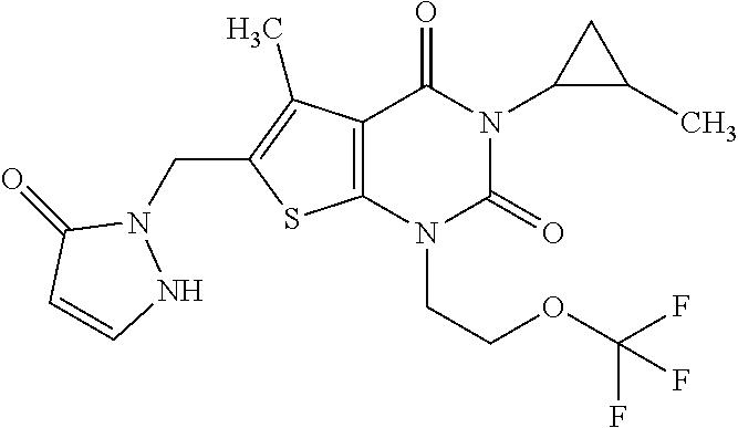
C12=C(N(CCOC(F)(F)F)C(=O)N(C3C(C)C3)C1=O)SC(CN1C(=O)C=CN1)=C2C
